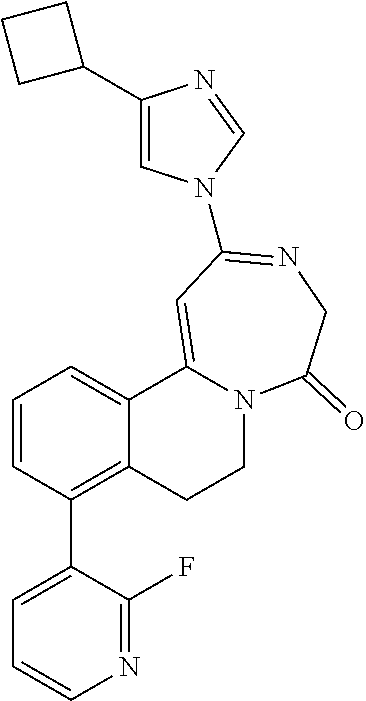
C1=CC(C2=CC=CN=C2F)=C2C(=C1)C1=CC(N3C=C(C4CCC4)N=C3)=NCC(=O)N1CC2
